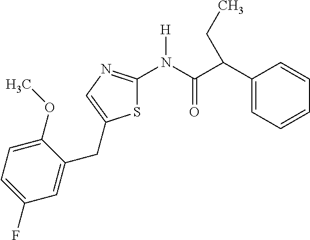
S1C(N(C(C(C2=CC=CC=C2)CC)=O)[H])=NC=C1CC1=CC(F)=CC=C1OC
